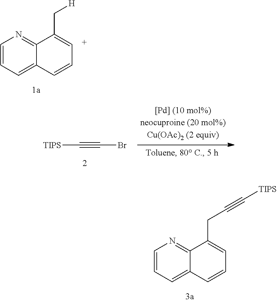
C1=CC=C2C(=N1)C(C[H])=CC=C2.C(#CBr)[TIPS].C1=CC=C2C(=N1)C(CC#C[TIPS])=CC=C2
